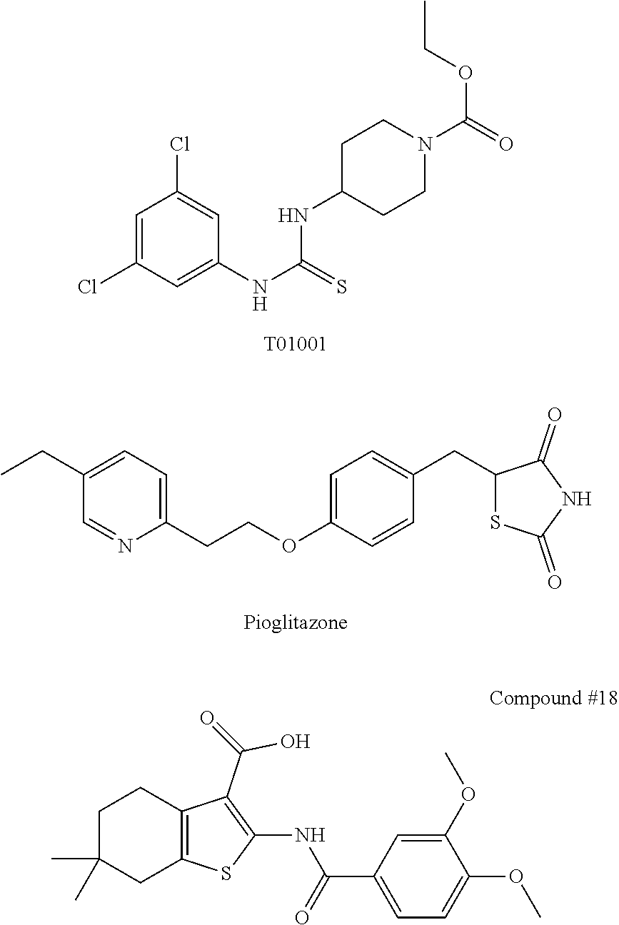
C1=C(Cl)C=C(NC(NC2CCN(C(OCC)=O)CC2)=S)C=C1Cl.C1(CCOC2=CC=C(CC3SC(=O)NC3=O)C=C2)=CC=C(CC)C=N1.COC1=CC=C(C(NC2=C(C(=O)O)C3=C(S2)CC(C)(C)CC3)=O)C=C1OC
